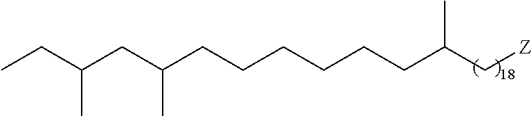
C(CCCCCCC(C[Z])C)(CC(CC)C)C
